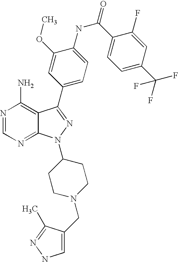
N1=CN=C2C(=C1N)C(C1=CC=C(NC(C3=CC=C(C(F)(F)F)C=C3F)=O)C(OC)=C1)=NN2C1CCN(CC2=CNN=C2C)CC1
